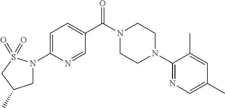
C1=C(N2CC(C)CS2(=O)=O)N=CC(C(N2CCN(C3=NC=C(C)C=C3C)CC2)=O)=C1
